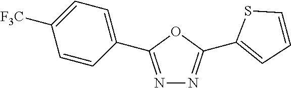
N1=C(C2=CC=C([F3C])C=C2)OC(C2=CC=CS2)=N1
